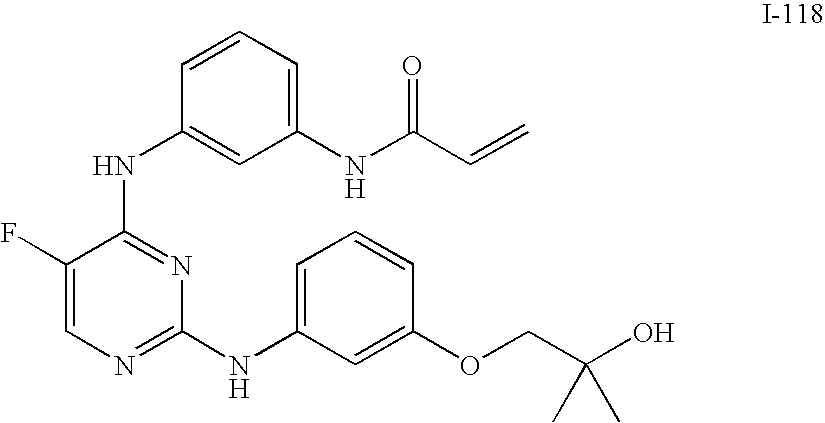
C1(NC(C=C)=O)=CC=CC(NC2=NC(NC3=CC=CC(OCC(O)(C)C)=C3)=NC=C2F)=C1
